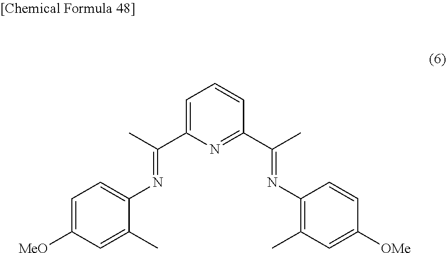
C1=C(C(C)=NC2=CC=C([MeO])C=C2C)N=C(C(C)=NC2=C(C)C=C([OMe])C=C2)C=C1
